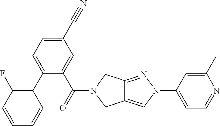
C1(C2=CC=C(C#N)C=C2C(=O)N2CC3=CN(C4=CC=NC(C)=C4)N=C3C2)=C(F)C=CC=C1
